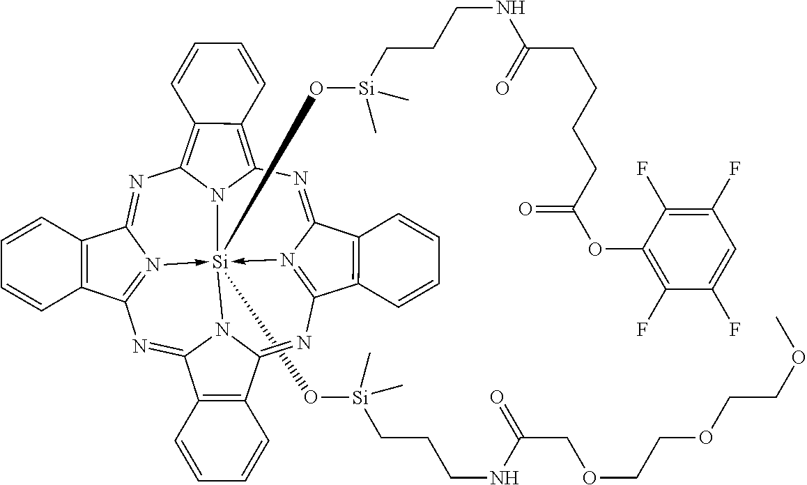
[Si]123(O[Si](CCCNC(COCCOCCOC)=O)(C)C)(O[Si](CCCNC(CCCCC(OC4=C(F)C(F)=CC(F)=C4F)=O)=O)(C)C)-N4=C5C6=C(C4=NC4=C7C(=C(N=C8N->1=C(N=C1N2C(=N5)C2=C1C=CC=C2)C1=C8C=CC=C1)N34)C=CC=C7)C=CC=C6
